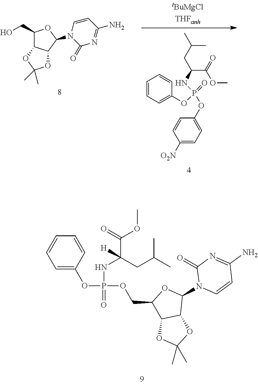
C1(OP(OC2=CC=CC=C2)(=O)NC(C(=O)OC)CC(C)C)=CC=C([O2N])C=C1.C1(CO)C2C(C(N3C(=O)N=C(N)C=C3)O1)OC(C)(C)O2.O=P(OC1=CC=CC=C1)(OCC1C2C(C(N3C=CC(N)=NC3=O)O1)OC(C)(C)O2)NC(C(=O)OC)([H])CC(C)C
